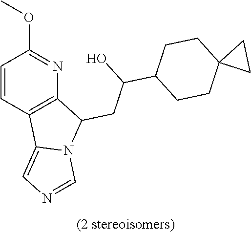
C1=CC2=C(N=C1OC)C(CC(C1CCC3(CC1)CC3)O)N1C2=CN=C1
